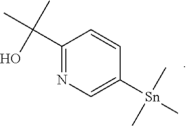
C1(C(C)(O)C)=NC=C([Sn](C)(C)C)C=C1
